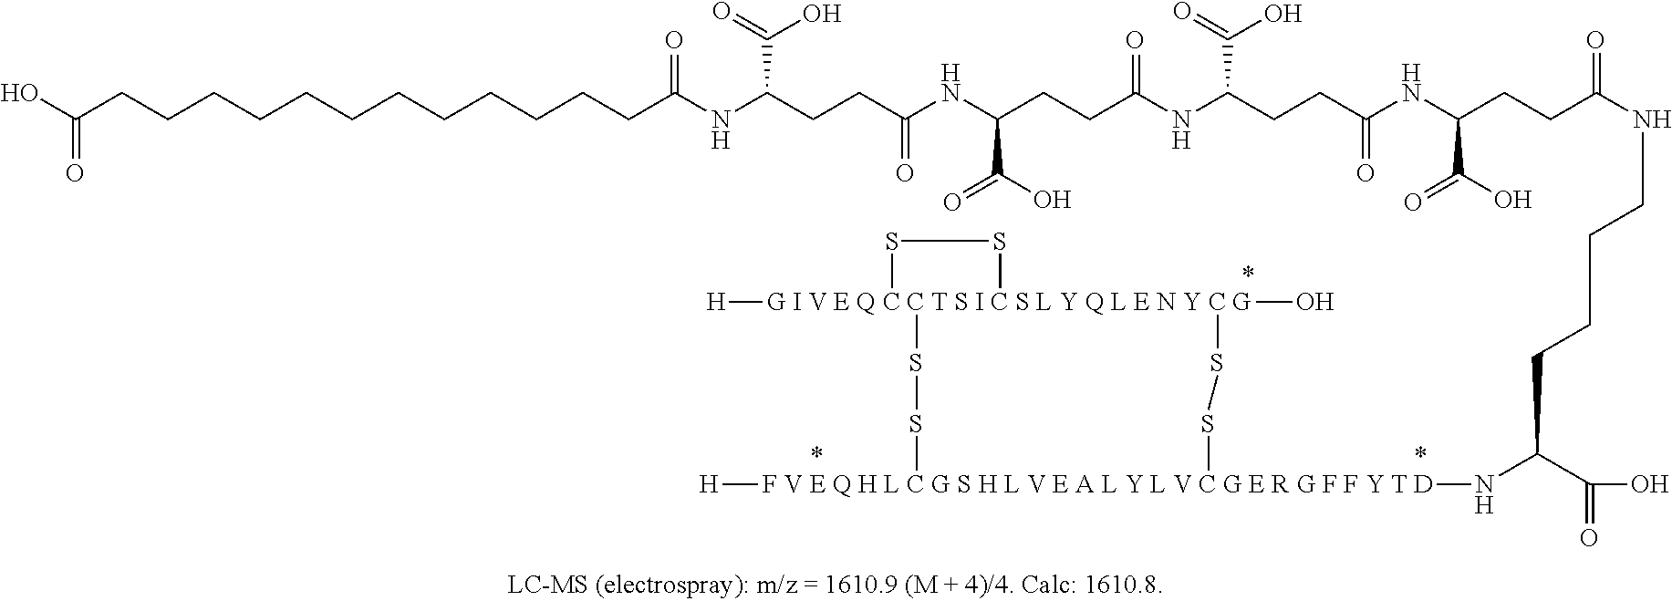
C(NC(CCCCCCCCCCCCC(O)=O)=O)(CCC(NC(CCC(NC(CCC(NC(CCC(NCCCCC(N[F V E Q H L C G S H L V E A L Y L V C G E R G F F Y T D]1([H])SS[G I V E Q C C T S I C S L Y Q L E N Y C G]2([H])(O)(SS2)SS1)C(=O)O)=O)C(=O)O)=O)C(O)=O)=O)C(O)=O)=O)C(O)=O
